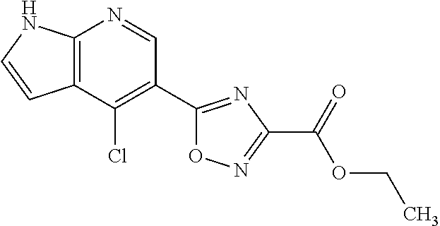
C12=C(C(Cl)=C(C3=NC(C(=O)OCC)=NO3)C=N1)C=CN2
